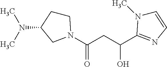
C1CN(C(CC(O)C2=NC=CN2C)=O)CC1N(C)C
